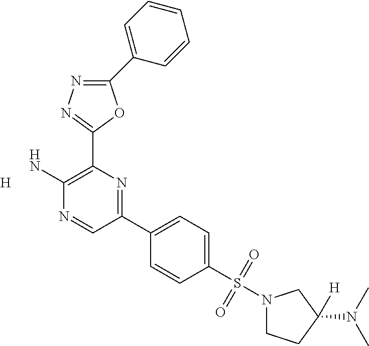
[H].C1(C2=CC=CC=C2)=NN=C(C2=C(N)N=CC(C3=CC=C(S(=O)(=O)N4CCC(N(C)C)([H])C4)C=C3)=N2)O1
